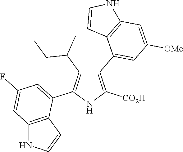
C1(C2=CC([OMe])=CC3=C2C=CN3)=C([CO2H])NC(C2=CC(F)=CC3=C2C=CN3)=C1C(C)CC
